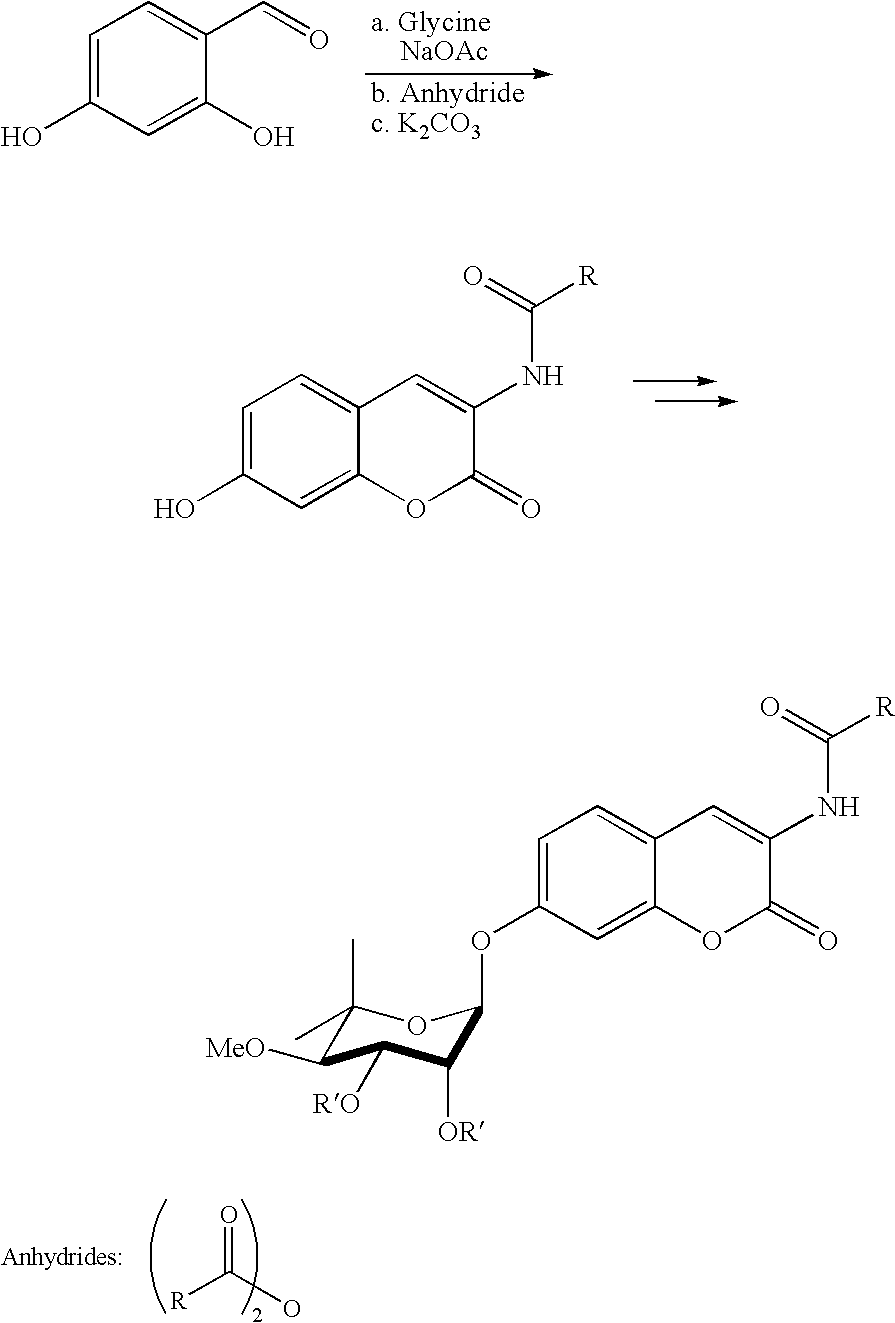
C1=C(O)C=C(O)C(C=O)=C1.C1=C(O)C=C2C(=C1)C=C(NC([R])=O)C(=O)O2.[R]C(O)=O.C1=C(OC2C([OR])C([RO])C([MeO])C(C)(C)O2)C=C2C(=C1)C=C(NC([R])=O)C(=O)O2
